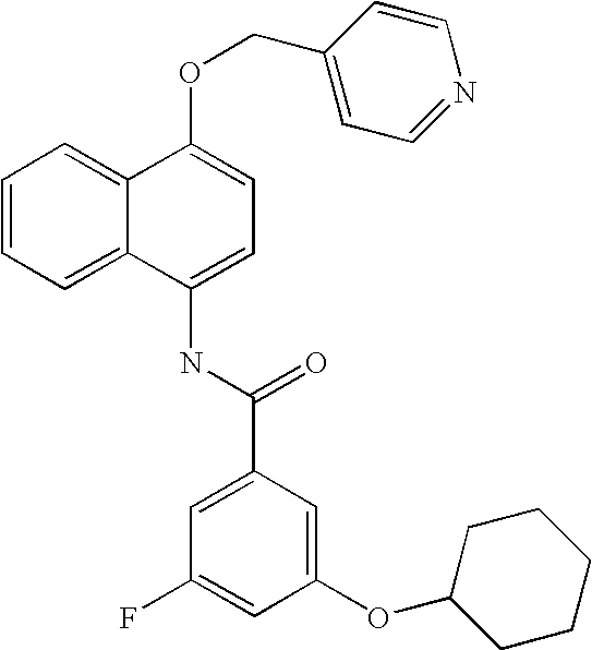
C1=CC=C2C(=C1)C(OCC1=CC=NC=C1)=CC=C2NC(C1=CC(F)=CC(OC2CCCCC2)=C1)=O
